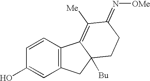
C1=CC(O)=CC2=C1C1=C([Me])C(=N[OMe])CCC1([Bu])C2
